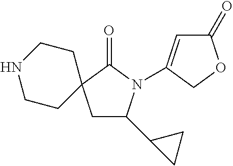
C1(=O)C=C(N2C(C3CC3)CC3(C2=O)CCNCC3)CO1
